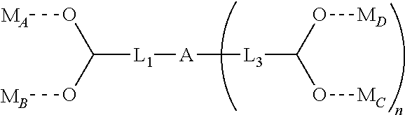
[MA]OC([L1][A][L3]C(O[MC])O[MD])O[MB]
